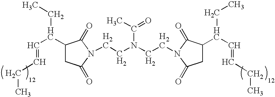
C1(C(C=CCC)CC)CC(=O)N(CCN(CCN2C(=O)C(C(C=CCC)CC)CC2=O)C(C)=O)C1=O
